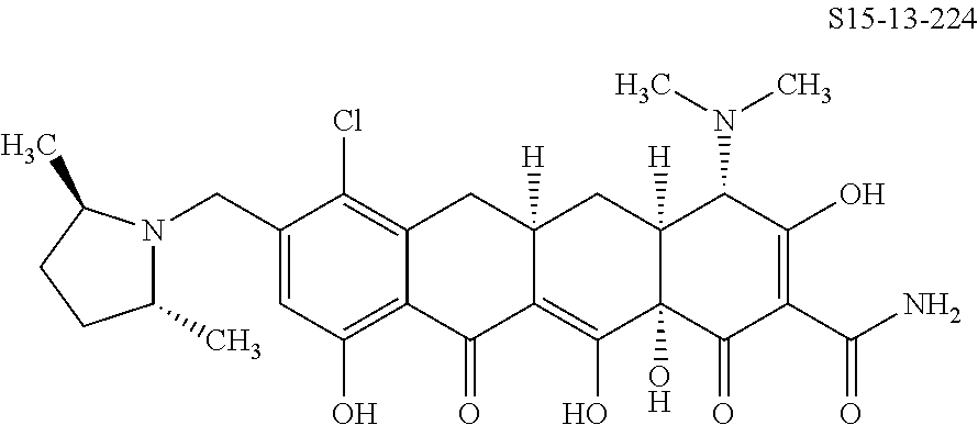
C12=C(Cl)C(CN3C(C)CCC3C)=CC(O)=C1C(=O)C1=C(O)C3(O)C([H])(CC1([H])C2)C(N(C)C)C(O)=C(C(N)=O)C3=O
